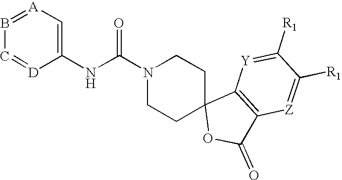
[A]1=BC=[D]C(NC(N2CCC3(CC2)OC(=O)C2=C3[Y]=C([R1])C([R1])=[Z]2)=O)=C1
